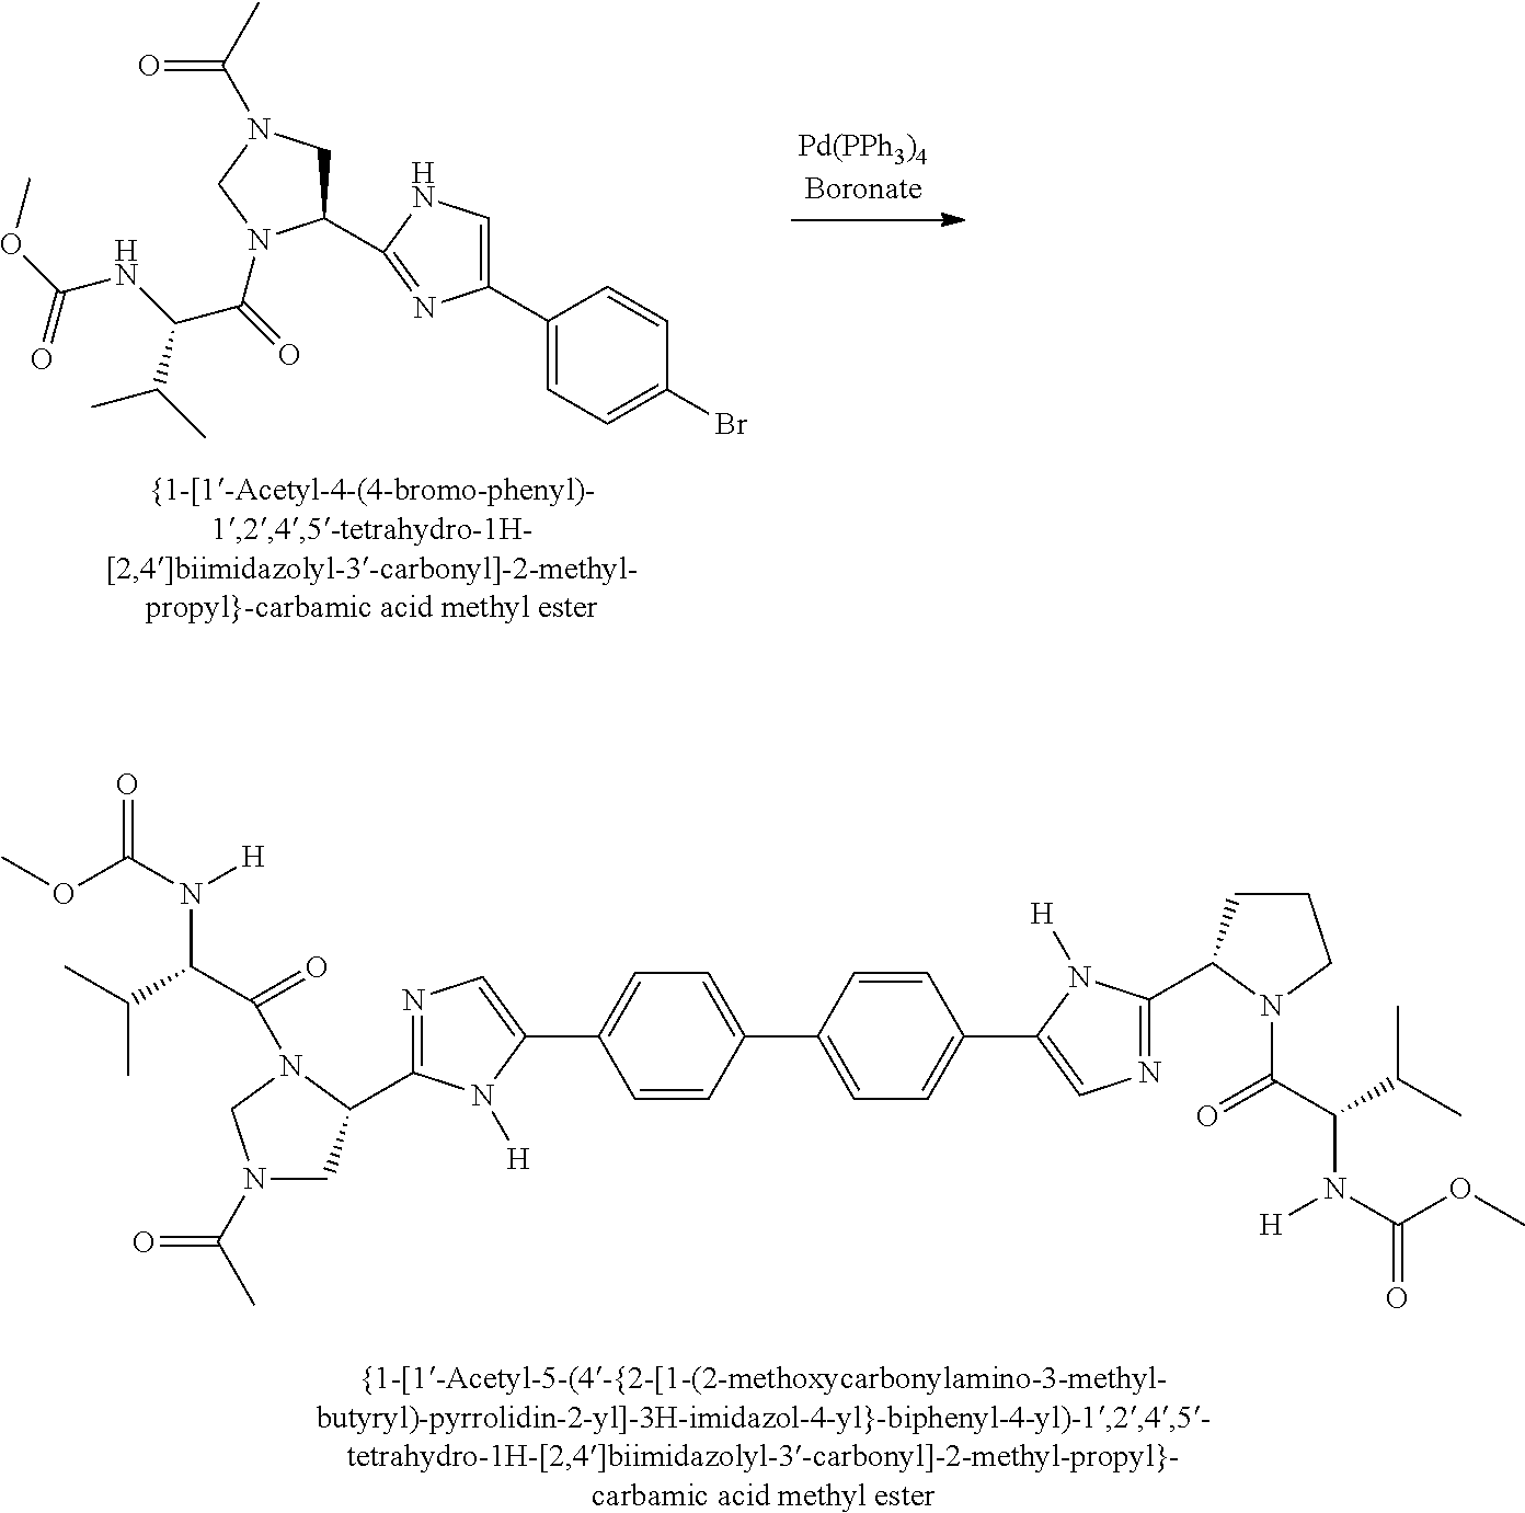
C1(C2=NC(C3=CC=C(Br)C=C3)=CN2)CN(C(C)=O)CN1C(C(C(C)C)NC(=O)OC)=O.C1(C2=CC=C(C3=CN=C(C4CCCN4C(C(C(C)C)N(C(OC)=O)[H])=O)N3[H])C=C2)=CC=C(C2=CN=C(C3CN(C(C)=O)CN3C(=O)C(N([H])C(=O)OC)C(C)C)N2[H])C=C1
